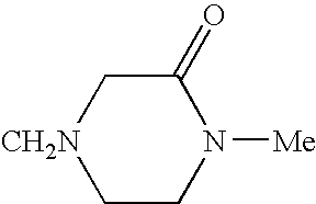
C1(=O)C[CH2N]CCN1[Me]
